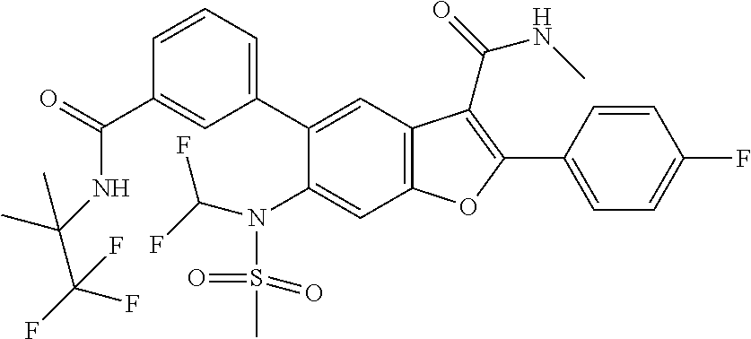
C1=CC=C(C2=CC3=C(C=C2N(S(C)(=O)=O)C(F)F)OC(C2=CC=C(F)C=C2)=C3C(NC)=O)C=C1C(=O)NC(C)(C)C(F)(F)F
